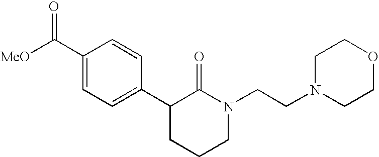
[MeO]C(C1=CC=C(C2CCCN(CCN3CCOCC3)C2=O)C=C1)=O
